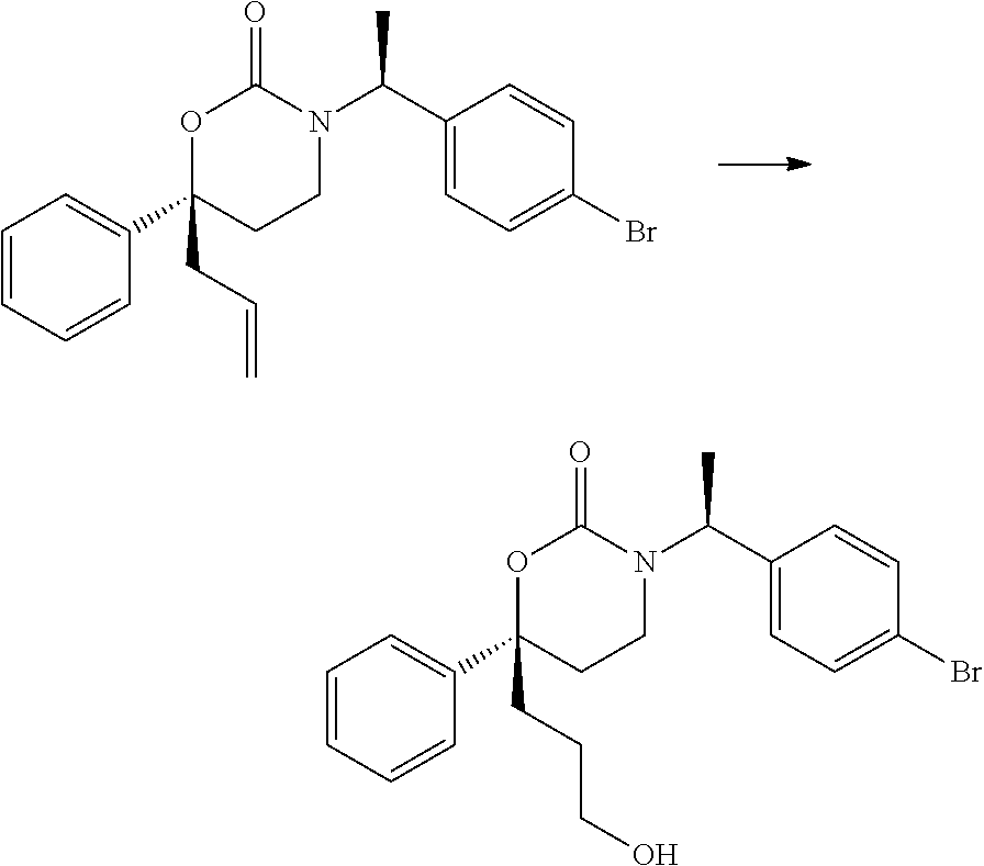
C1=CC=CC(C2(CC=C)CCN(C(C3=CC=C(Br)C=C3)C)C(=O)O2)=C1.C1=CC=CC(C2(CCCO)CCN(C(C3=CC=C(Br)C=C3)C)C(=O)O2)=C1
